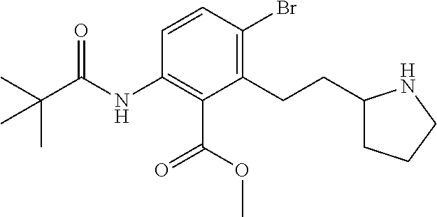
C1(CCC2CCCN2)=C(Br)C=CC(NC(C(C)(C)C)=O)=C1C(OC)=O
